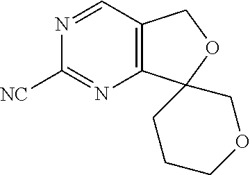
N1=CC2=C(N=C1[NC])C1(OC2)CCCOC1
